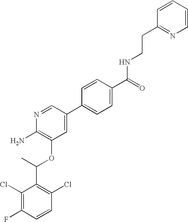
C1(Cl)=C(F)C=CC(Cl)=C1C(C)OC1=C(N)N=CC(C2=CC=C(C(=O)NCCC3=NC=CC=C3)C=C2)=C1
